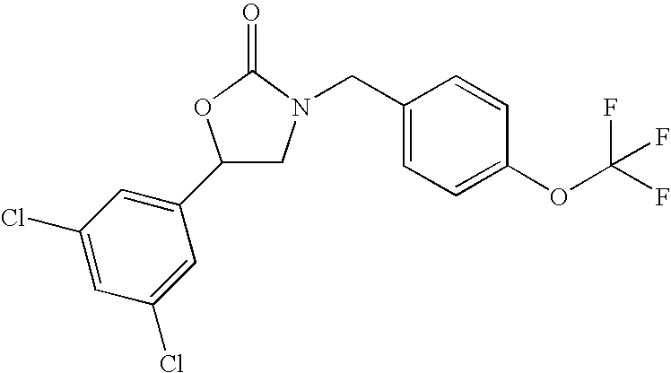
C1(C2=CC(Cl)=CC(Cl)=C2)CN(CC2=CC=C(OC(F)(F)F)C=C2)C(=O)O1
